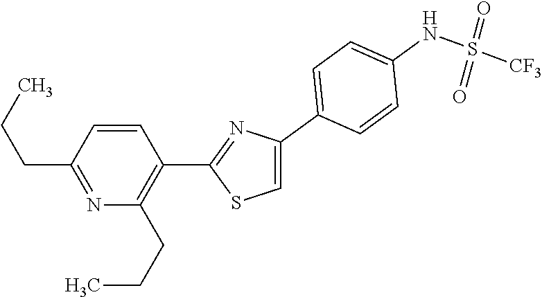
C1=C(C2=CC=C(NS(=O)(=O)[CF3])C=C2)N=C(C2=C(CCC)N=C(CCC)C=C2)S1
